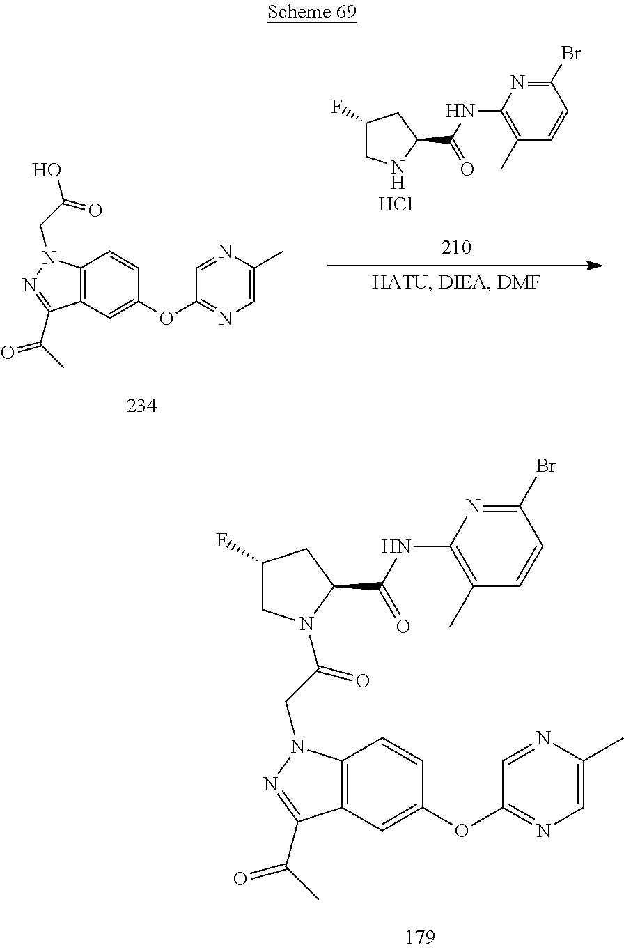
C1(F)CNC(C(NC2=C(C)C=CC(Br)=N2)=O)C1.Cl.C1=C(C)N=CC(OC2=CC3=C(C=C2)N(CC(O)=O)N=C3C(C)=O)=N1.C1(F)CN(C(CN2C3=C(C=C(OC4=NC=C(C)N=C4)C=C3)C(C(C)=O)=N2)=O)C(C(NC2=C(C)C=CC(Br)=N2)=O)C1
